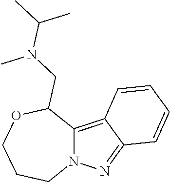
C12=C3C(=NN1CCCOC2CN(C(C)C)C)C=CC=C3
